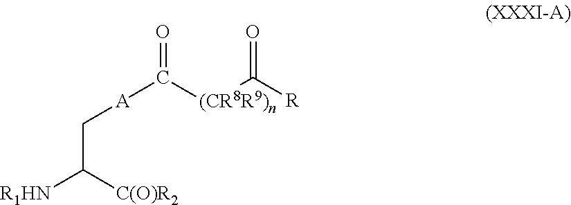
C(C([R1HN])[C(O)R2])[A]C([(CR8R9)n]C([R])=O)=O
